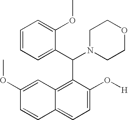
C1=CC2=CC=C(O[H])C(C(C3=CC=CC=C3OC)N3CCOCC3)=C2C=C1OC
